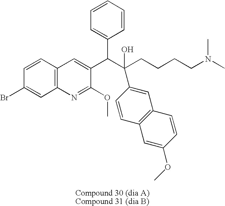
C1=CC=CC(C(C(CCCCN(C)C)(O)C2=CC3=C(C=C2)C=C(OC)C=C3)C2=CC3=C(N=C2OC)C=C(Br)C=C3)=C1
